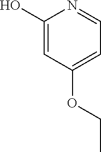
N1=CC=C(OCC)C=C1O
